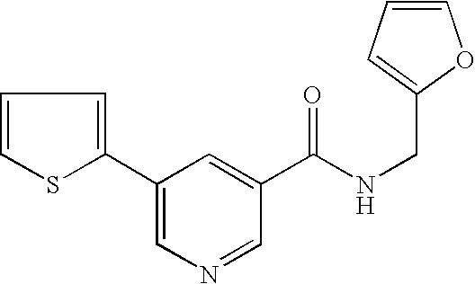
C1(C2=CN=CC(C(NCC3=CC=CO3)=O)=C2)=CC=CS1
